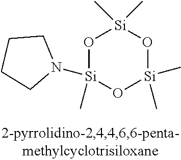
O1[Si](C)(N2CCCC2)O[Si](C)(C)O[Si]1(C)C
